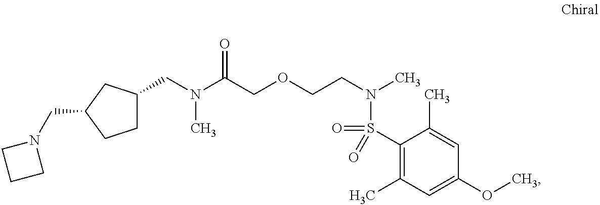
C1C(CN(C(COCCN(C)S(C2=C(C)C=C(OC)C=C2C)(=O)=O)=O)C)CC(CN2CCC2)C1
